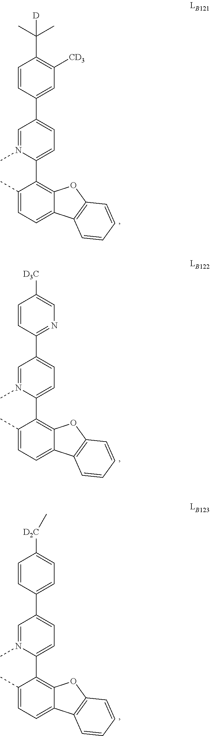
C1(C)=CC=C2C(=C1C1=CC=C(C3=CC([CD3])=C(C(C)(C)[D])C=C3)C=N1C)OC1=C2C=CC=C1.C1(C)=CC=C2C(=C1C1=CC=C(C3=NC=C([D3C])C=C3)C=N1C)OC1=C2C=CC=C1.C1(C)=CC=C2C(=C1C1=CC=C(C3=CC=C([D2C]C)C=C3)C=N1C)OC1=C2C=CC=C1
